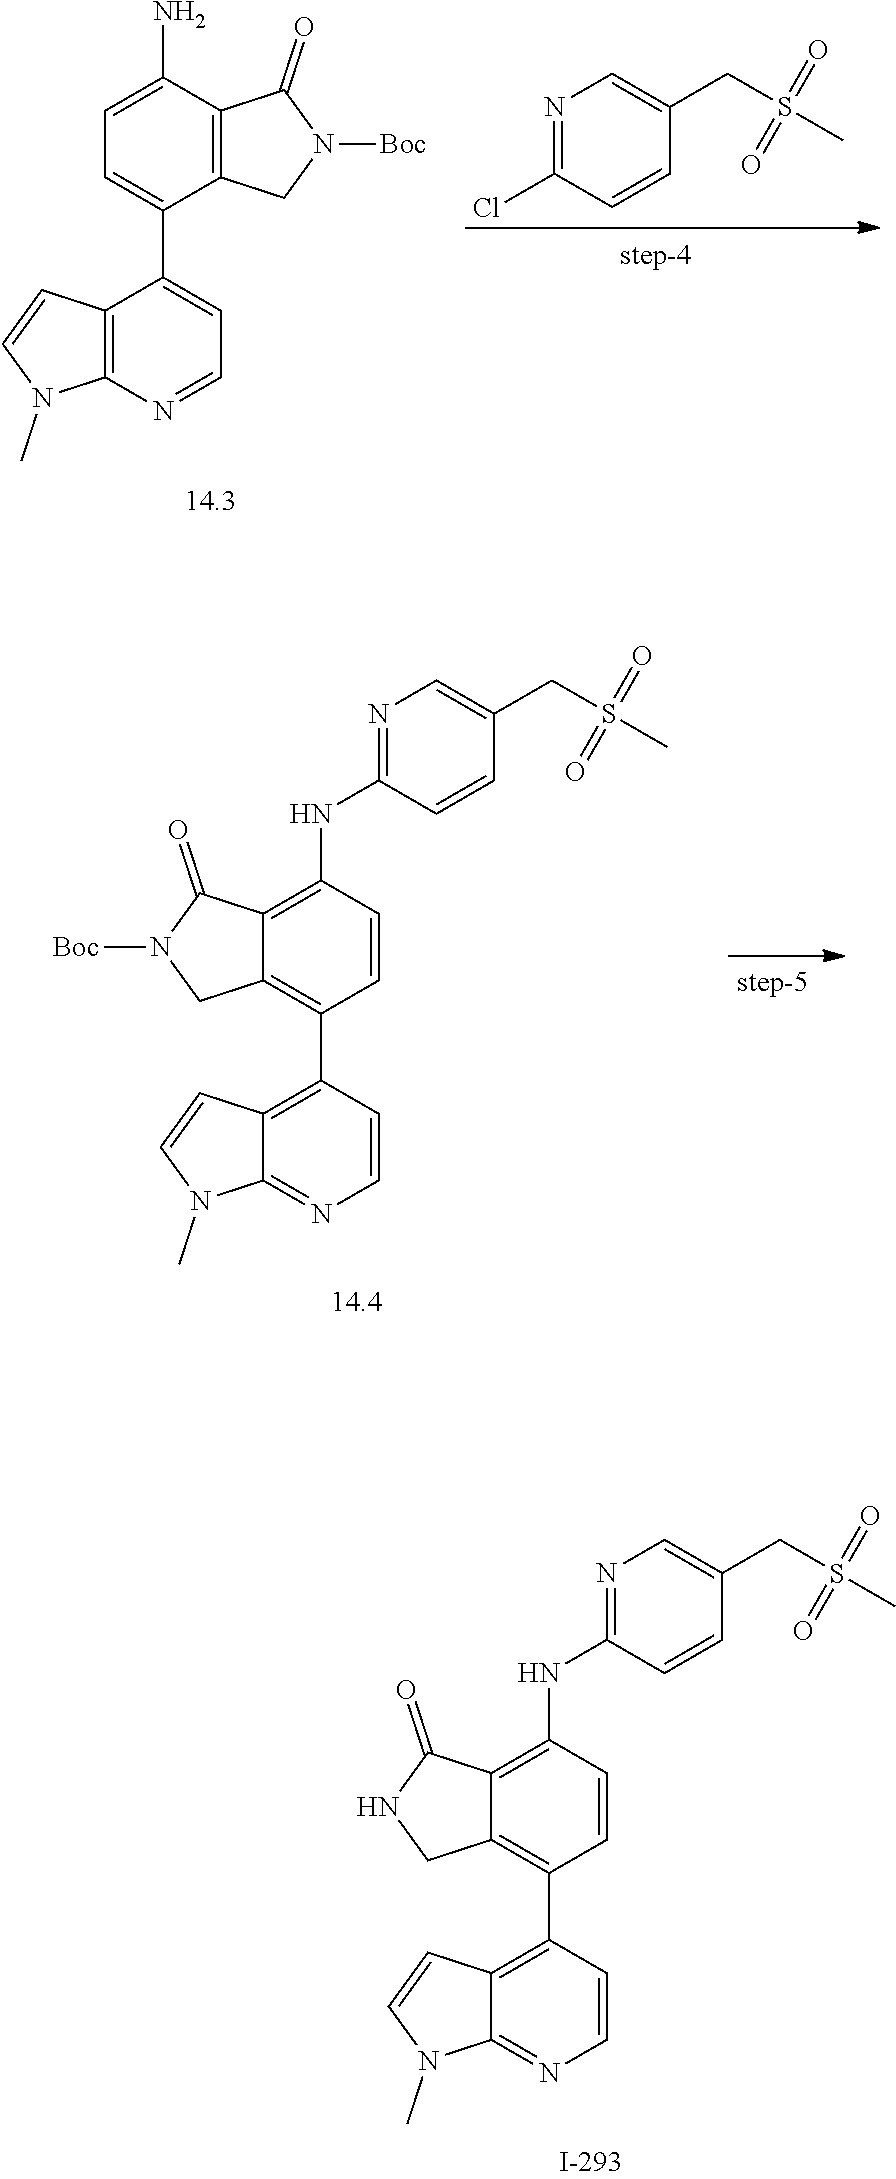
C12=C(N=CC=C1C1=CC=C(N)C3=C1CN([Boc])C3=O)N(C)C=C2.N1=C(Cl)C=CC(CS(C)(=O)=O)=C1.C12=C(C3=C4C(=C(NC5=NC=C(CS(C)(=O)=O)C=C5)C=C3)C(=O)N([Boc])C4)C=CN=C1N(C)C=C2.C12=C(C3=C4C(=C(NC5=NC=C(CS(C)(=O)=O)C=C5)C=C3)C(=O)NC4)C=CN=C1N(C)C=C2
